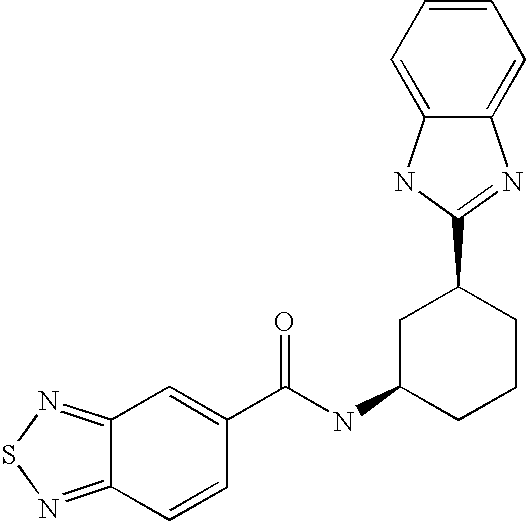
C12=NSN=C1C=CC(C(NC1CCCC(C3=NC4=CC=CC=C4N3)C1)=O)=C2
